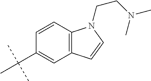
C1=CC2=C(C=C1C(C)(C)C)C=CN2CCN(C)C
